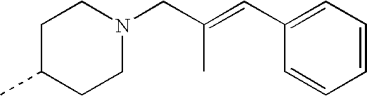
C1=CC=CC=C1C=C(C)CN1CCC(C)CC1
